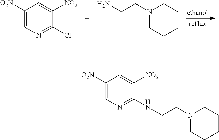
C1([O2N])=CN=C(Cl)C([NO2])=C1.N1(CCN)CCCCC1.C1([O2N])=CN=C(NCCN2CCCCC2)C([NO2])=C1
